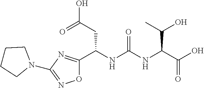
O1C(C(NC(NC(C(O)=O)C(C)O)=O)CC(O)=O)=NC(N2CCCC2)=N1
